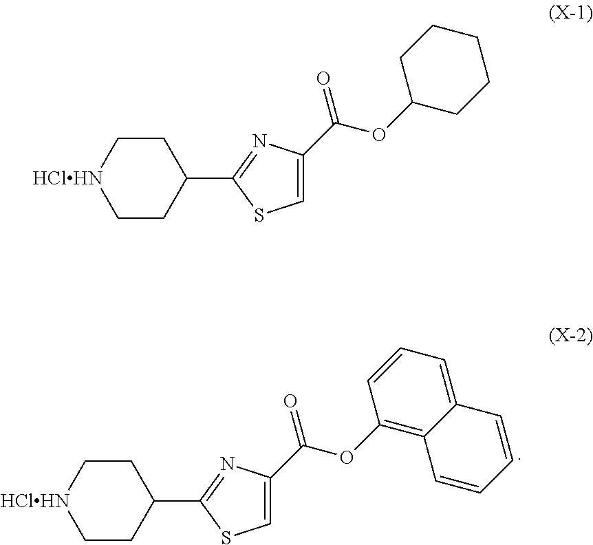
C1CC(C2=NC(C(OC3=C4C(=CC=C3)C=CC=C4)=O)=CS2)CC[HClHN]1.C1CC(C2=NC(C(OC3CCCCC3)=O)=CS2)CC[HClHN]1
